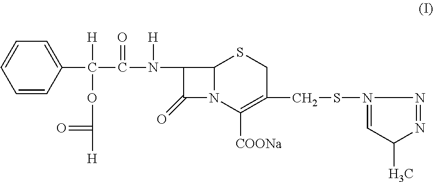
C1=CC(C(C(N(C2C(=O)N3C2SCC(CSN2=CC(C)N=N2)=C3[COONa])[H])=O)([H])OC([H])=O)=CC=C1
